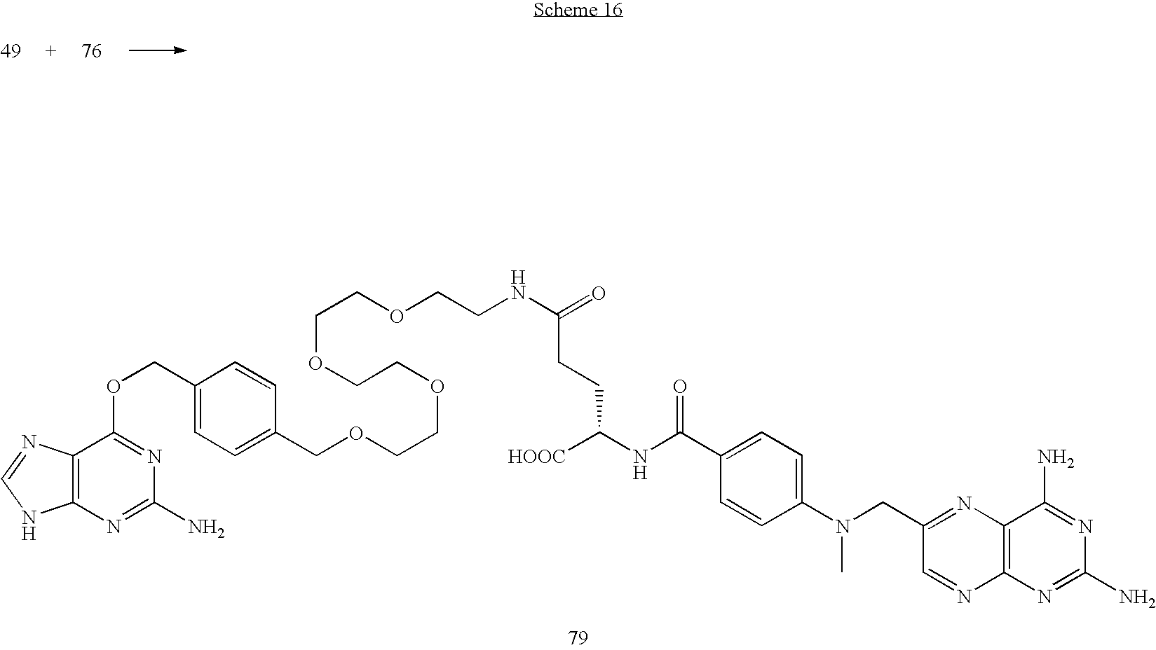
C12=C(N=C(N)N=C1OCC1=CC=C(COCCOCCOCCOCCNC(=O)CCC(NC(C3=CC=C(N(CC4=NC5=C(N=C4)N=C(N)N=C5N)C)C=C3)=O)[HOOC])C=C1)NC=N2
